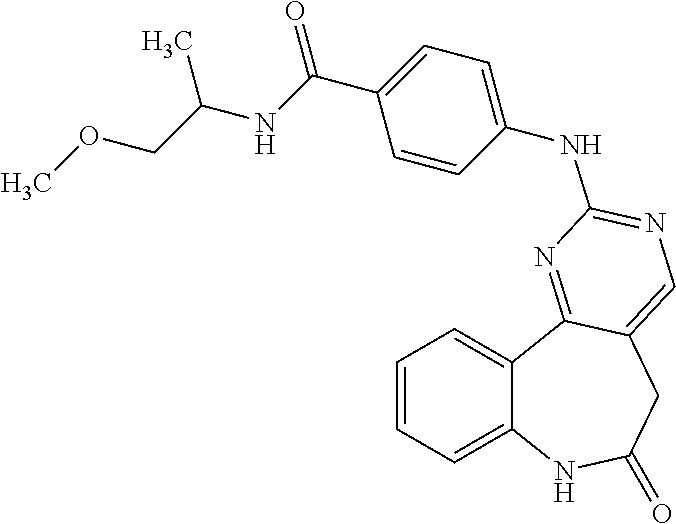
C1=CC=C2C(=C1)C1=NC(NC3=CC=C(C(=O)NC(COC)C)C=C3)=NC=C1CC(=O)N2
